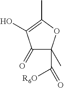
C1(=O)C(C(=O)[R6O])(C)OC(C)=C1O
